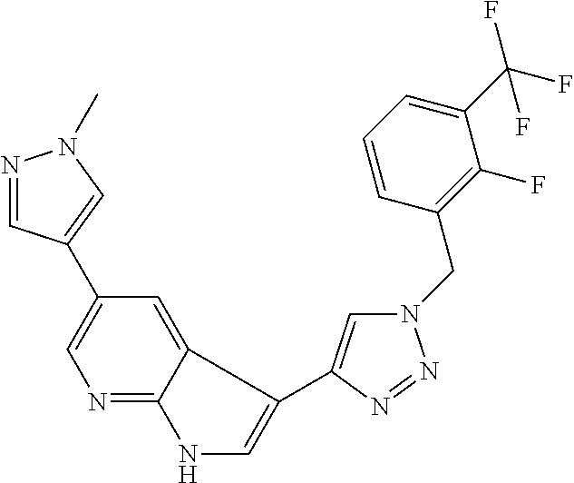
C1(C2=CN(C)N=C2)=CN=C2C(=C1)C(C1=CN(CC3=C(F)C(C(F)(F)F)=CC=C3)N=N1)=CN2
